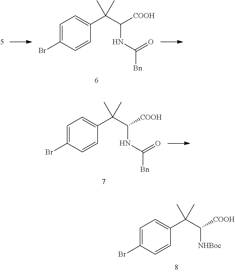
C1=C(Br)C=CC(C(C([NHBoc])[COOH])(C)C)=C1.C1=C(Br)C=CC(C(C(NC(=O)[Bn])[COOH])(C)C)=C1.C1=C(Br)C=CC(C(C(NC(=O)[Bn])[COOH])(C)C)=C1
